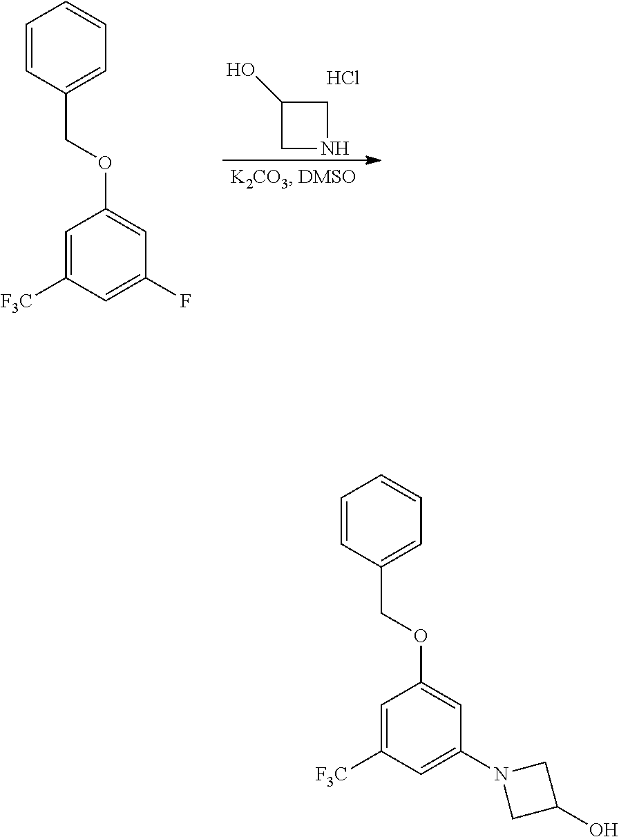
C1=C([F3C])C=C(F)C=C1OCC1=CC=CC=C1.C1(O)CNC1.Cl.C1=C([F3C])C=C(N2CC(O)C2)C=C1OCC1=CC=CC=C1
